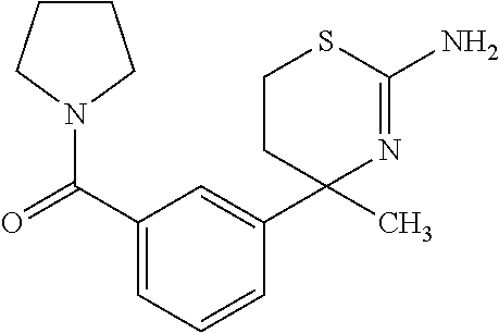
C1CC(C)(C2=CC(C(=O)N3CCCC3)=CC=C2)N=C(N)S1
